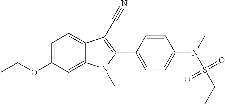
C1=C(OCC)C=C2C(=C1)C(C#N)=C(C1=CC=C(N(S(CC)(=O)=O)C)C=C1)N2C
